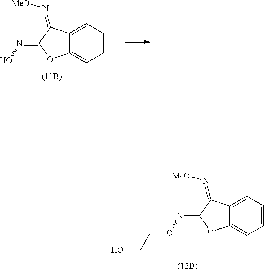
C12=CC=CC=C1OC(=NOCCO)C2=N[MeO].C12=CC=CC=C1OC(=NO)C2=N[MeO]
